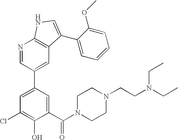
C1(C(N2CCN(CCN(CC)CC)CC2)=O)=CC(C2=CC3=C(N=C2)NC=C3C2=CC=CC=C2OC)=CC(Cl)=C1O
